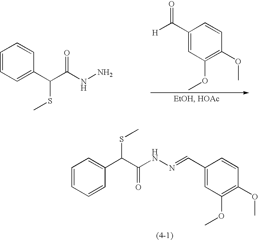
C1(C([H])=O)=CC(OC)=C(OC)C=C1.CSC(C(NN)=O)C1=CC=CC=C1.C1=CC=CC(C(C(NN=CC2=CC(OC)=C(OC)C=C2)=O)SC)=C1
